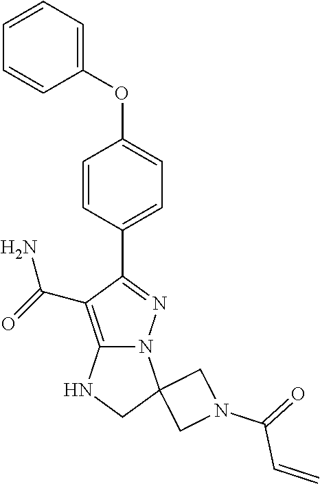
O(C1=CC=C(C2=NN3C(=C2C(=O)N)NCC32CN(C(=O)C=C)C2)C=C1)C1=CC=CC=C1
